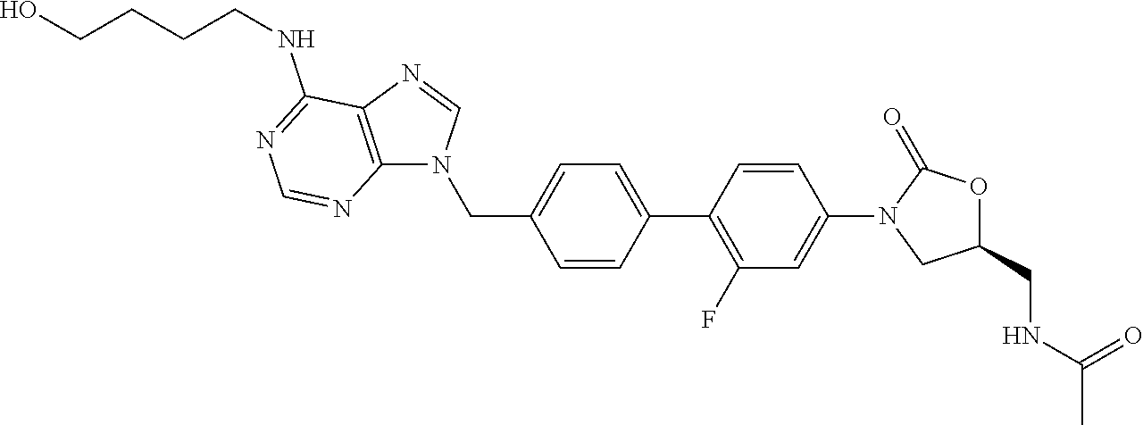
C1=CC(CN2C3=C(N=C2)C(NCCCCO)=NC=N3)=CC=C1C1=C(F)C=C(N2CC(CNC(C)=O)OC2=O)C=C1
